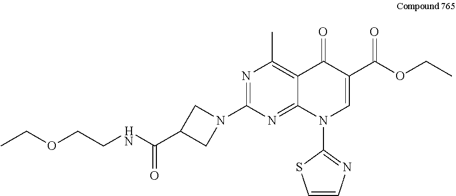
N1=C(N2CC(C(NCCOCC)=O)C2)N=C2C(=C1C)C(=O)C(C(OCC)=O)=CN2C1=NC=CS1
